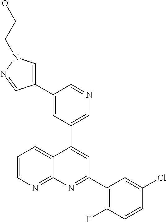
C1=C(C2=CN(CCO)N=C2)C=NC=C1C1=CC(C2=C(F)C=CC(Cl)=C2)=NC2=NC=CC=C12
